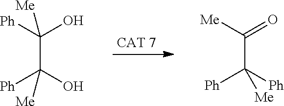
C(C(O)([Ph])[Me])([Ph])(O)[Me].C(C([Ph])([Ph])[Me])([Me])=O
